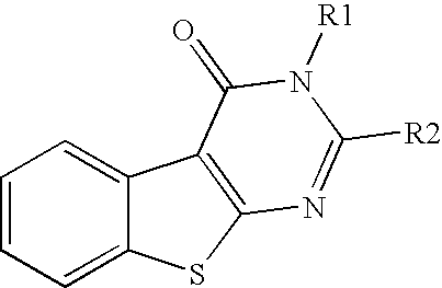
C1=CC=C2C(=C1)C1=C(S2)N=C([R2])N([R1])C1=O
